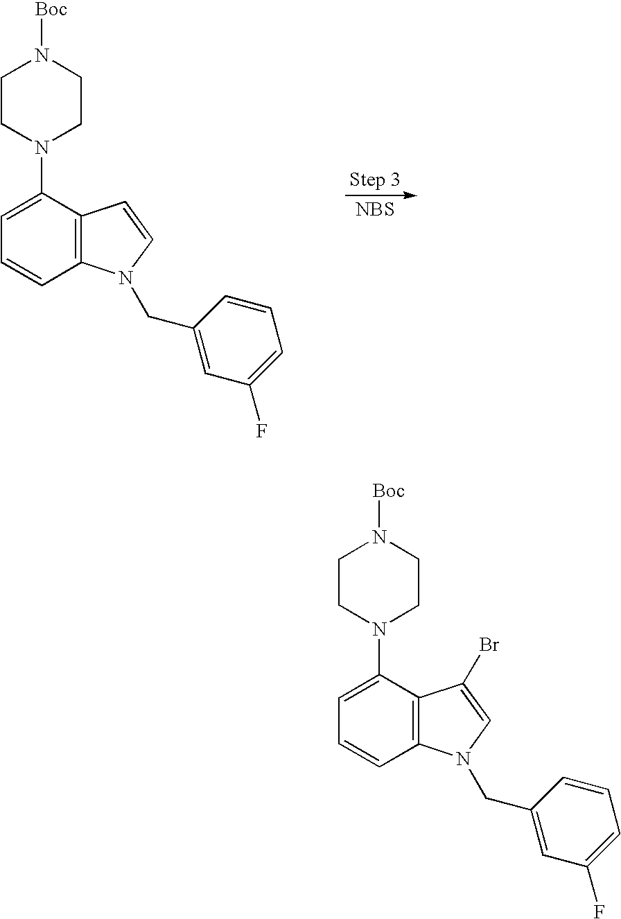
C1=C(N2CCN([Boc])CC2)C2=C(C=C1)N(CC1=CC(F)=CC=C1)C=C2.[NBS].C1=C(N2CCN([Boc])CC2)C2=C(C=C1)N(CC1=CC(F)=CC=C1)C=C2Br
